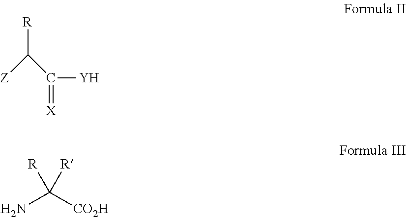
C(N)([CO2H])([R])[R].C([Y])(=[X])C([Z])[R]
